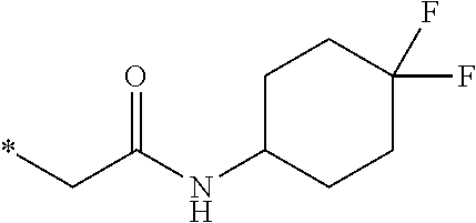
*CC(NC1CCC(F)(F)CC1)=O
